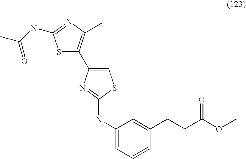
S1C(C2=CSC(NC3=CC=CC(CCC(OC)=O)=C3)=N2)=C(C)N=C1NC(C)=O
